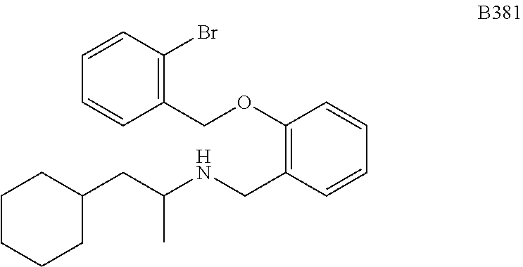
C1(OCC2=C(Br)C=CC=C2)=C(CNC(CC2CCCCC2)C)C=CC=C1
